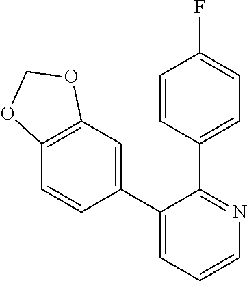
C12=C(C=C(C3=CC=CN=C3C3=CC=C(F)C=C3)C=C1)OCO2
